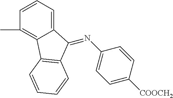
N(C1=CC=C([COOCH2])C=C1)=C1C2=CC=CC(C)=C2C2=C1C=CC=C2
